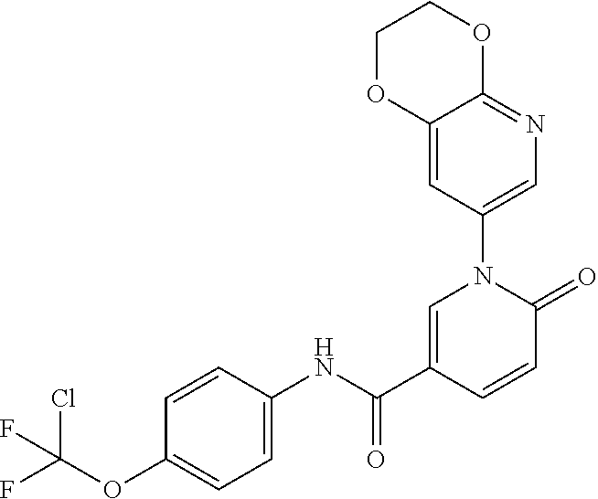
C1=C(C(NC2=CC=C(OC(F)(Cl)F)C=C2)=O)C=CC(=O)N1C1=CN=C2C(=C1)OCCO2
